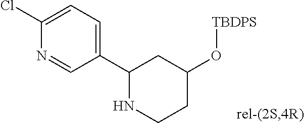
C1(C2CC(O[TBDPS])CCN2)=CC=C(Cl)N=C1
